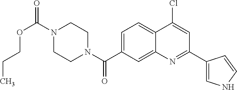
N1(C(OCCC)=O)CCN(C(=O)C2=CC=C3C(=C2)N=C(C2=CNC=C2)C=C3Cl)CC1
